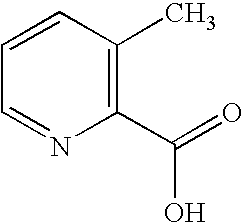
C1=CC(C)=C(C(=O)O)N=C1
